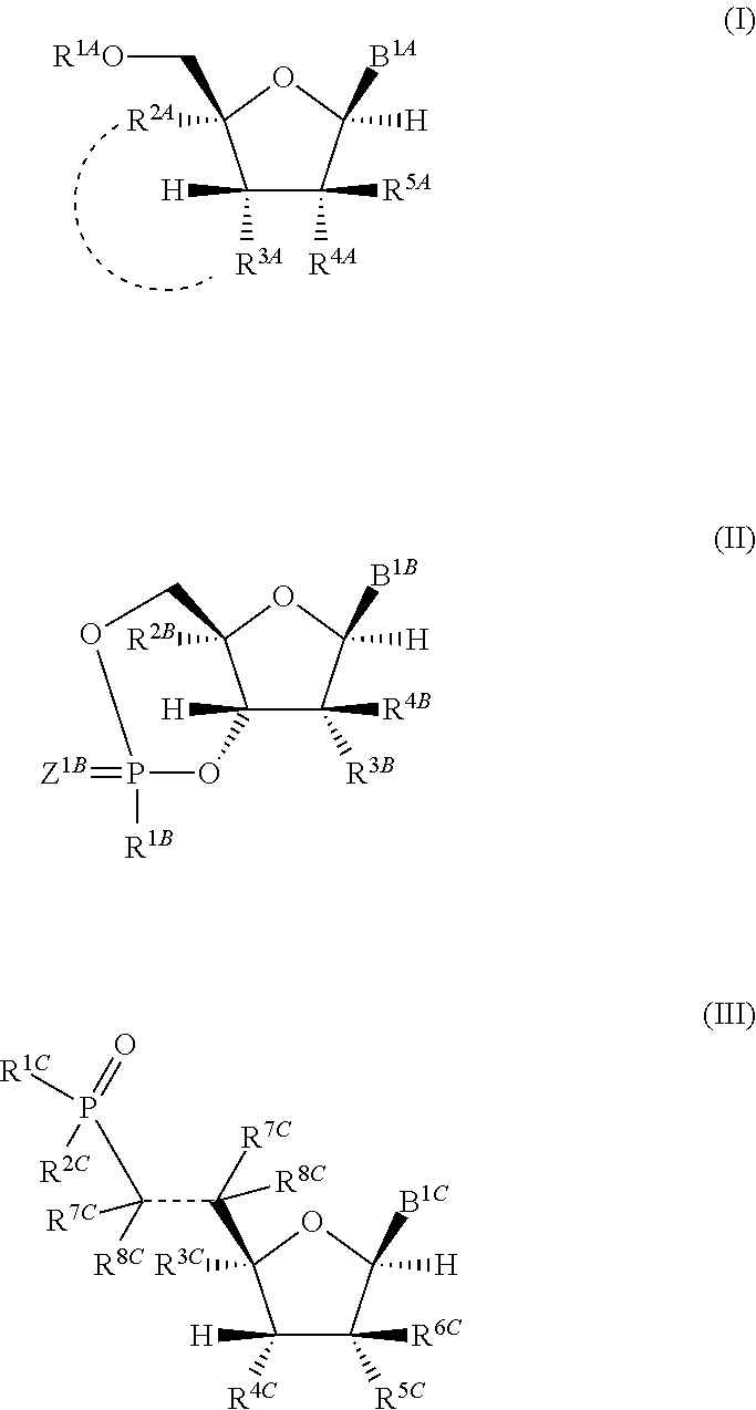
C1([R3A])([H])C([R4A])([R5A])C([H])([B1A])OC1([R2A])C[R1AO].C1([R4C])([H])C([R5C])([R6C])C([H])([B1C])OC1([R3C])C(C(P(=O)([R2C])[R1C])([R8C])[R7C])([R7C])[R8C].C12([H])C([R3B])([R4B])C([H])([B1B])OC1([R2B])COP([R1B])(=[Z1B])O2
